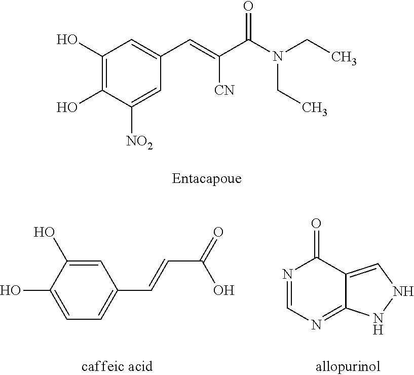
C1(O)=C(O)C([NO2])=CC(C=C(C(N(CC)CC)=O)[CN])=C1.C1=C(O)C(O)=CC=C1C=CC(=O)O.N1=CN=C2C(=CNN2)C1=O
